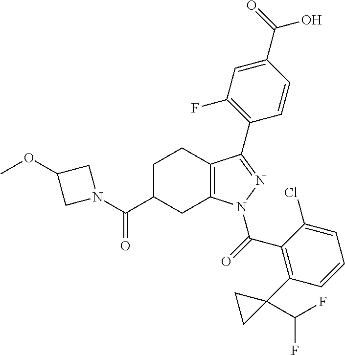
C1C(C(=O)N2CC(OC)C2)CC2=C(C1)C(C1=C(F)C=C(C(O)=O)C=C1)=NN2C(=O)C1=C(C2(C(F)F)CC2)C=CC=C1Cl
